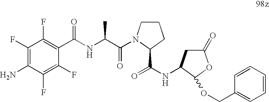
C1(F)=C(N)C(F)=C(F)C(C(NC(C(=O)N2CCCC2C(NC2CC(=O)OC2OCC2=CC=CC=C2)=O)C)=O)=C1F
